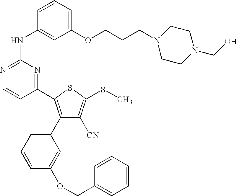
C1(C2=C(C3=CC=CC(OCC4=CC=CC=C4)=C3)C([CN])=C(SC)S2)=NC(NC2=CC(OCCCN3CCN(CO)CC3)=CC=C2)=NC=C1
